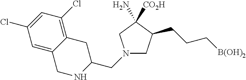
N1(CC2CC3=C(Cl)C=C(Cl)C=C3CN2)CC(CCC[B(OH)2])C(N)([CO2H])C1
